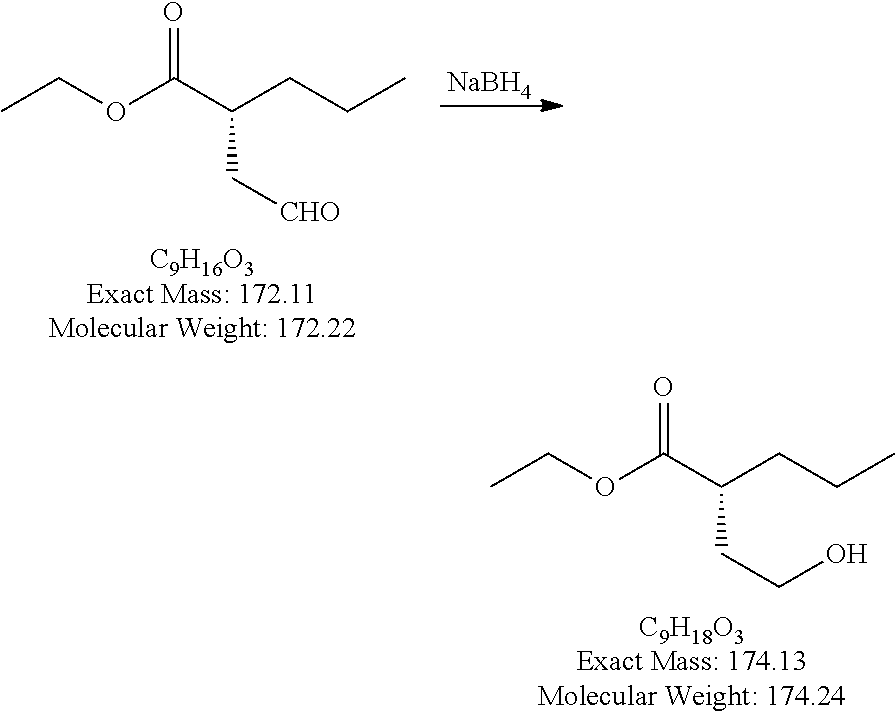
[NaBH4].O(C(=O)C(CCC)C[CHO])CC.O(C(=O)C(CCC)CCO)CC
